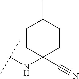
C(NC1(C#N)CCC(C)CC1)(C)C
